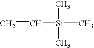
C([Si](C)(C)C)=C
